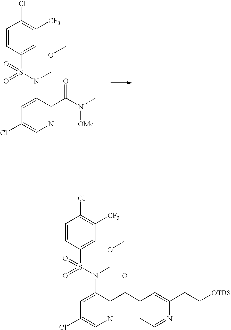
C1=CC(S(=O)(=O)N(COC)C2=CC(Cl)=CN=C2C(N(C)[OMe])=O)=CC([CF3])=C1Cl.C1=CC(S(=O)(=O)N(COC)C2=CC(Cl)=CN=C2C(C2=CC=NC(CC[OTBS])=C2)=O)=CC([CF3])=C1Cl
